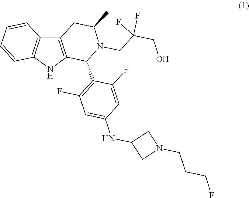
C1(C2=C(F)C=C(NC3CN(CCCF)C3)C=C2F)C2=C(C3=C(C=CC=C3)N2)CC(C)N1CC(CO)(F)F
